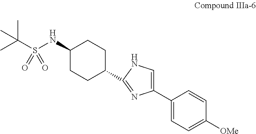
C1(NS(C(C)(C)C)(=O)=O)CCC(C2=NC(C3=CC=C([OMe])C=C3)=CN2)CC1
